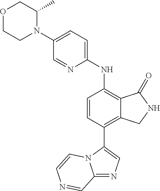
C12=NC=C(C3=C4C(=C(NC5=CC=C(N6C(C)COCC6)C=N5)C=C3)C(=O)NC4)N1C=CN=C2
